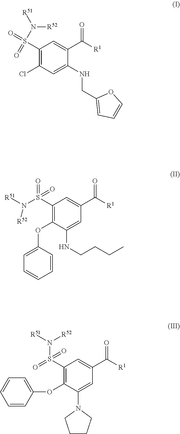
C1(S(=O)(N([R51])[R52])=O)=C(Cl)C=C(NCC2=CC=CO2)C(C([R1])=O)=C1.C1(S(=O)(=O)N([R51])[R52])=C(OC2=CC=CC=C2)C(NCCCC)=CC(C([R1])=O)=C1.C1(S(=O)(=O)N([R51])[R52])=C(OC2=CC=CC=C2)C(N2CCCC2)=CC(C([R1])=O)=C1
